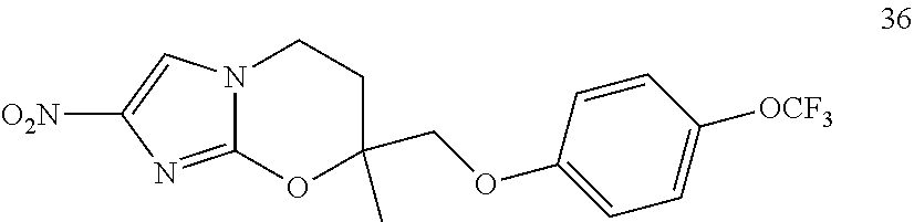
C1CN2C(=NC([O2N])=C2)OC1(COC1=CC=C([OCF3])C=C1)C
